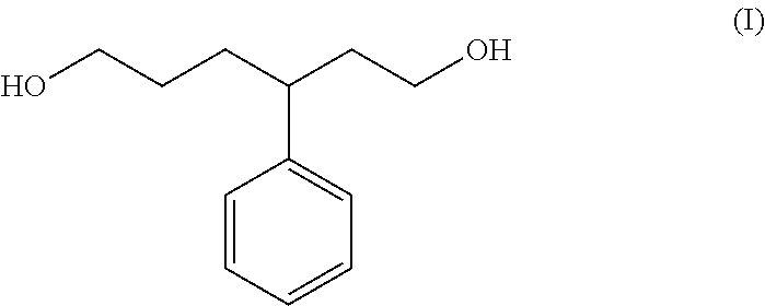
OCCCC(CCO)C1=CC=CC=C1
